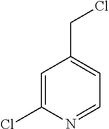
C1=C(Cl)N=CC=C1CCl
